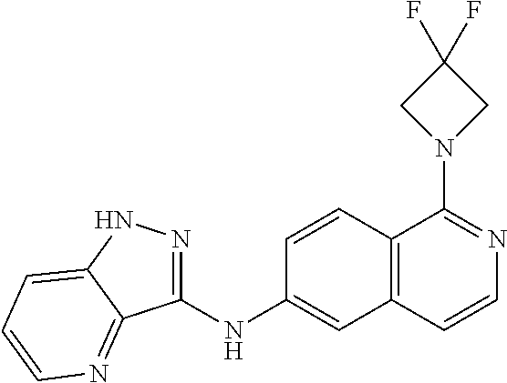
C1(NC2=CC3=C(C=C2)C(N2CC(F)(F)C2)=NC=C3)=NNC2=CC=CN=C12
